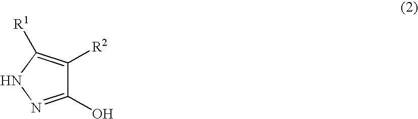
C1(O)=NNC([R1])=C1[R2]
